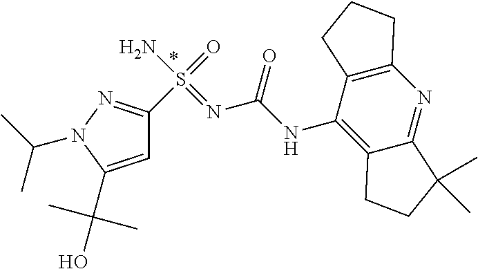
C1=C(C(O)(C)C)N(C(C)C)N=C1S(=O)(N)=NC(NC1=C2C(=NC3=C1CCC3)C(C)(C)CC2)=O
